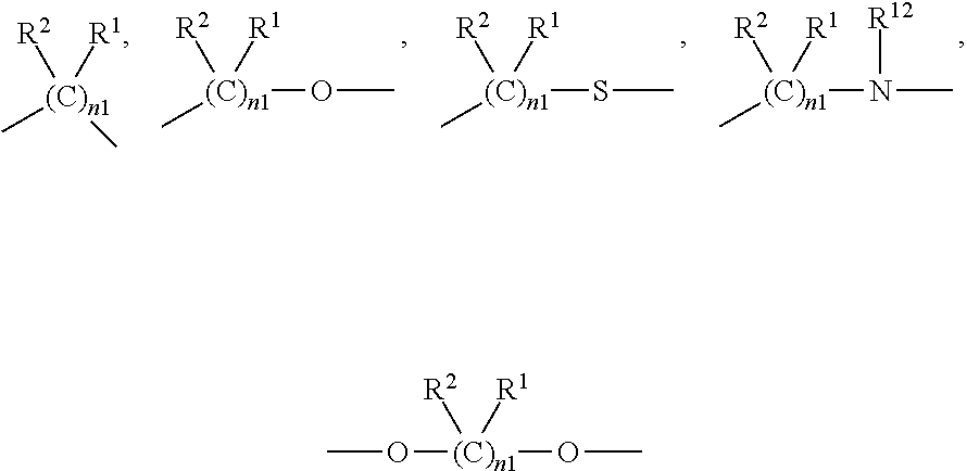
C[(C)n1]([R2])([R1])C.C[(C)n1]([R2])([R1])OC.C[(C)n1]([R2])([R1])SC.C[(C)n1]([R2])([R1])N(C)[R12].O([(C)n1]([R2])([R1])OC)C
